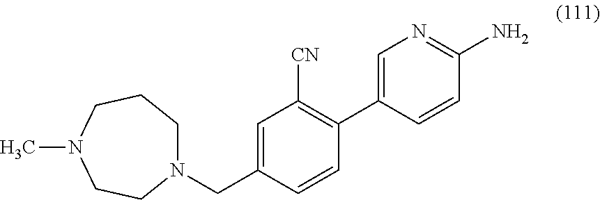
CN1CCN(CC2=CC([CN])=C(C3=CN=C(N)C=C3)C=C2)CCC1
